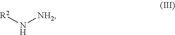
[R2]N[NH2]
